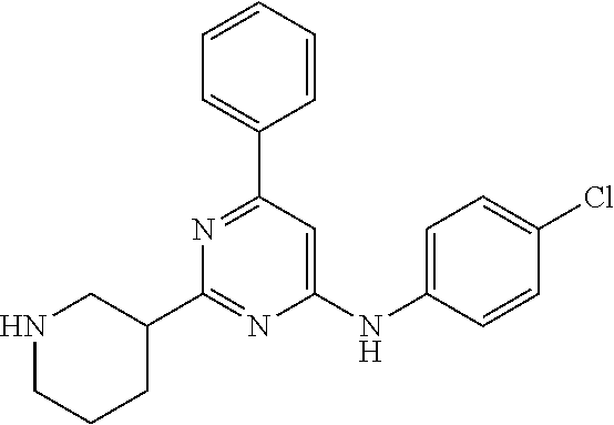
C1(NC2=CC=C(Cl)C=C2)=CC(C2=CC=CC=C2)=NC(C2CNCCC2)=N1
